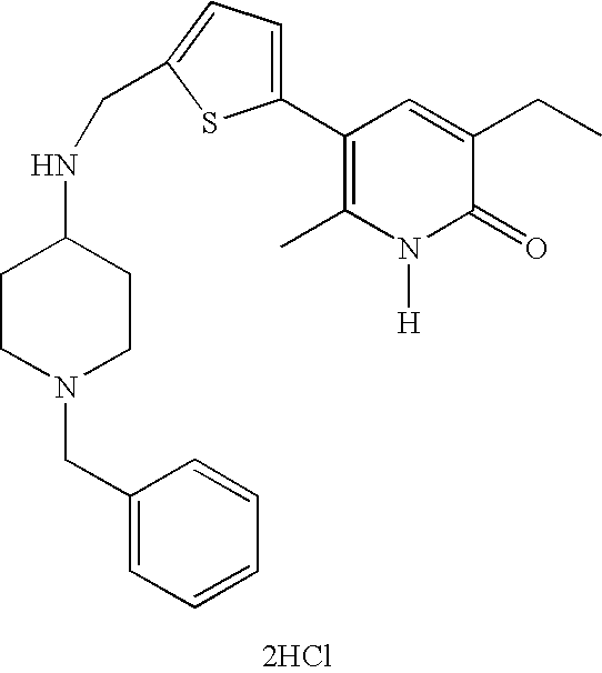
[2HCl].C1(C2=CC=C(CNC3CCN(CC4=CC=CC=C4)CC3)S2)=C(C)N([H])C(=O)C(CC)=C1
